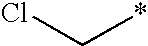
ClC*
